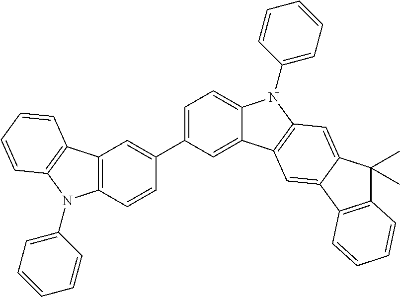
C12=C(C3=C(N1C1=CC=CC=C1)C=CC=C3)C=C(C1=CC=C3C(=C1)C1=C(N3C3=CC=CC=C3)C=C3C(=C1)C1=C(C3(C)C)C=CC=C1)C=C2
